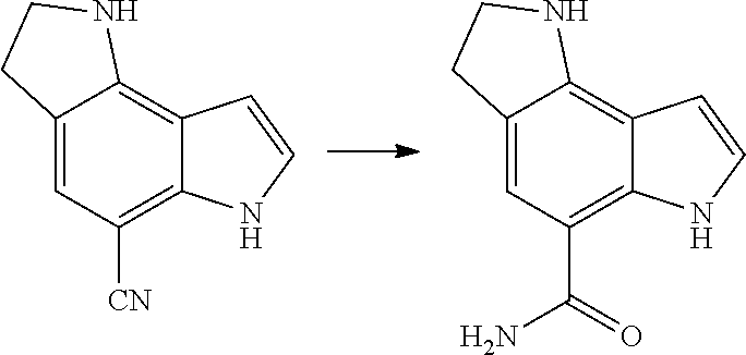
C12=CC(C(=O)N)=C3C(=C1NCC2)C=CN3.C12=CC([CN])=C3C(=C1NCC2)C=CN3
